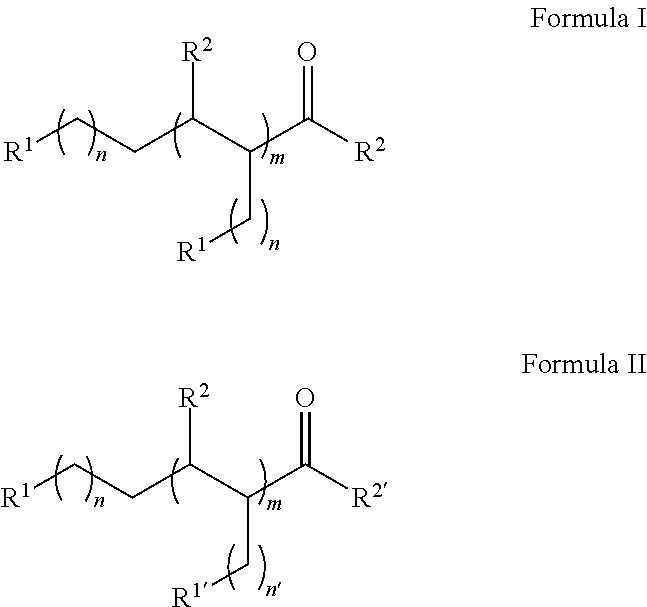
[R1]CCC(C(C([R2])=O)C[R1])[R2].[R1]CCC(C(C([R2])=O)C[R1])[R2]
